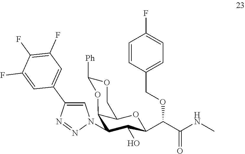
C12C(OC(C(C(NC)=O)OCC3=CC=C(F)C=C3)C(O)C1N1C=C(C3=CC(F)=C(F)C(F)=C3)N=N1)COC([Ph])O2
